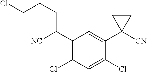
C(CCCCl)(C1=C(Cl)C=C(Cl)C(C2([CN])CC2)=C1)[NC]
